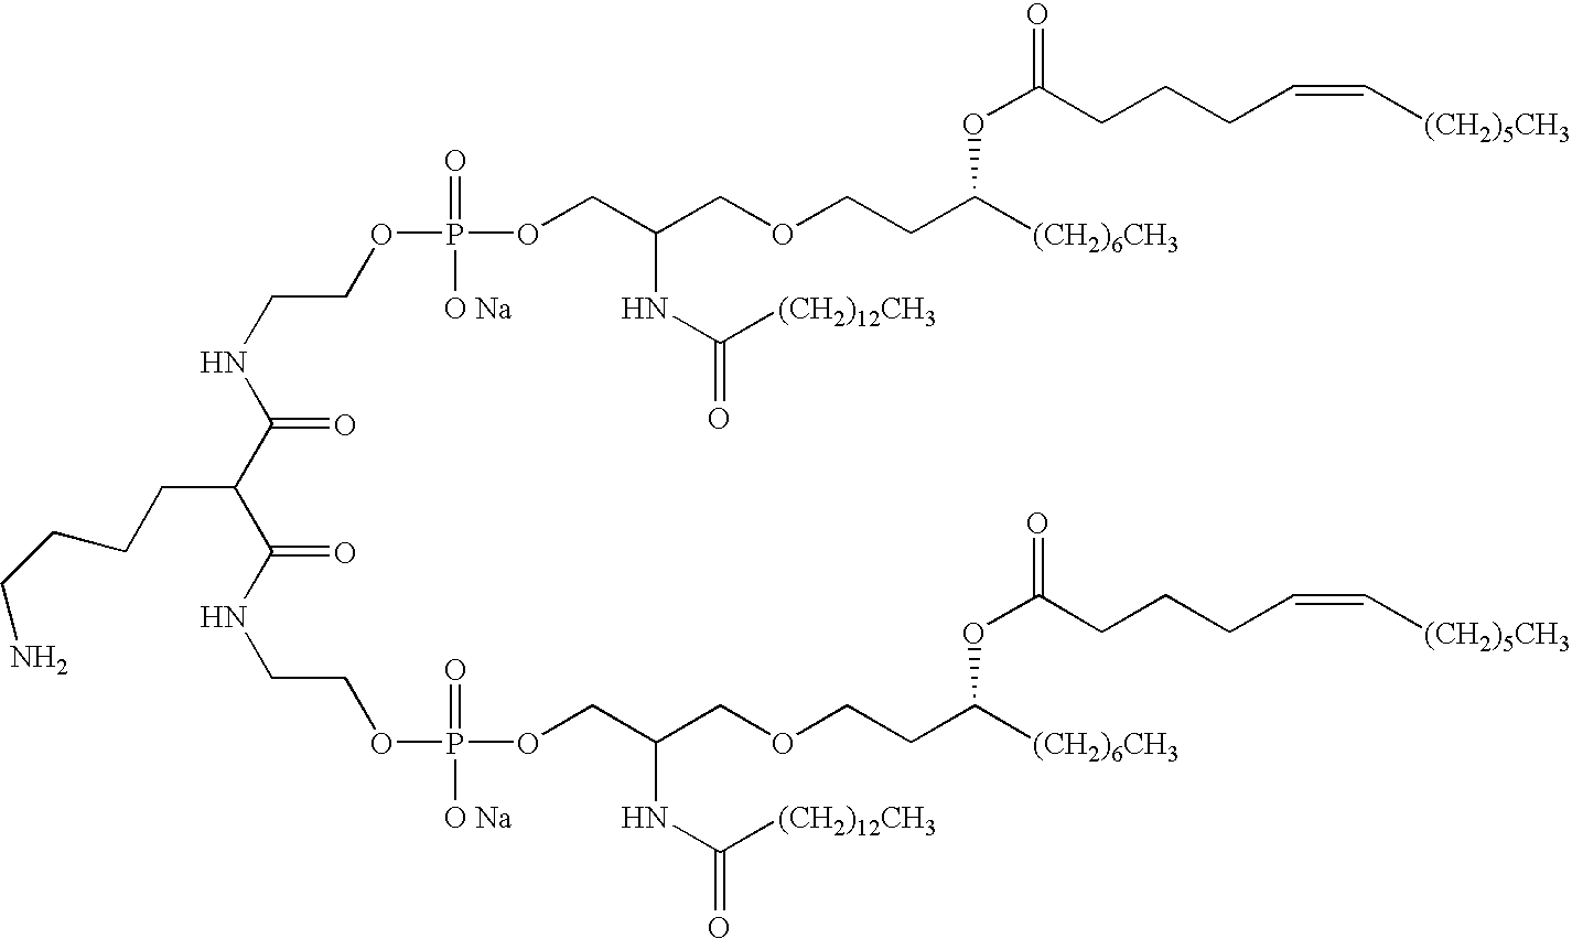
C(=O)(NCCOP(OCC(COCCC([(CH2)6CH3])OC(CCCC=C[(CH2)5CH3])=O)NC(=O)[(CH2)12CH3])(=O)[O Na])C(C(=O)NCCOP(OCC(COCCC([(CH2)6CH3])OC(CCCC=C[(CH2)5CH3])=O)NC(=O)[(CH2)12CH3])(=O)[O Na])CCCCN
